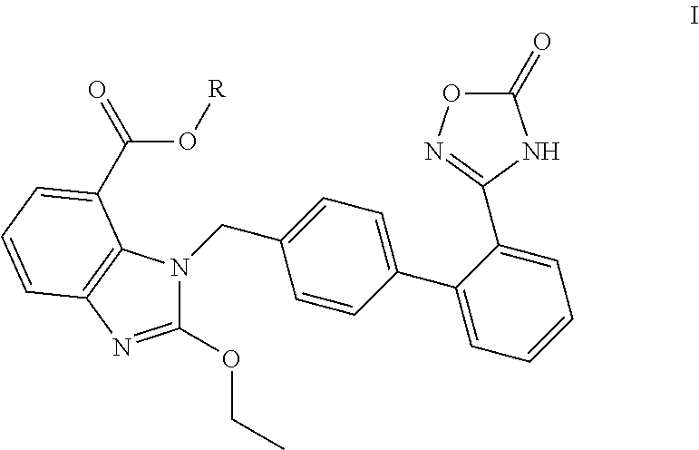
C1=C(C2=CC=C(CN3C(OCC)=NC4=C3C(C(O[R])=O)=CC=C4)C=C2)C(C2=NOC(=O)N2)=CC=C1
